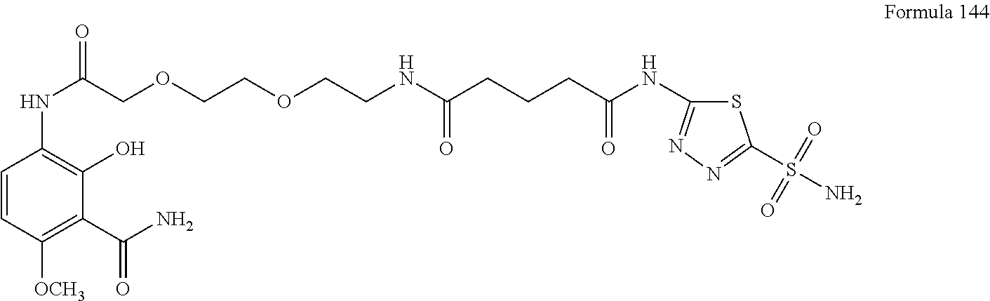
C1=CC([OCH3])=C(C(N)=O)C(O)=C1NC(=O)COCCOCCNC(CCCC(NC1=NN=C(S(=O)(=O)N)S1)=O)=O
